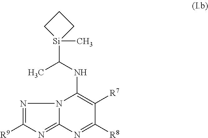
N12C(=NC([R9])=N1)N=C([R8])C([R7])=C2NC([Si]1(C)CCC1)C
